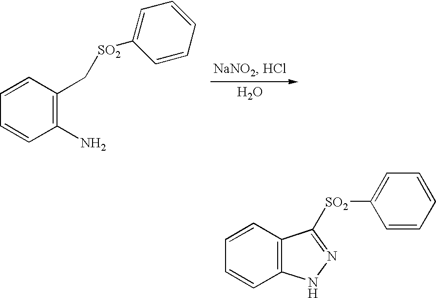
C1(N)=C(C[SO2]C2=CC=CC=C2)C=CC=C1.O.C12=C(C=CC=C1)C([SO2]C1=CC=CC=C1)=NN2
